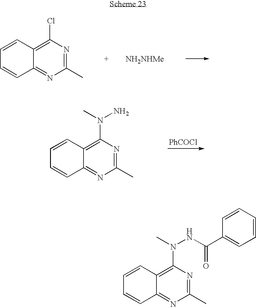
C1=CC2=C(Cl)N=C(C)N=C2C=C1.[NH2NHMe].C1=CC2=C(N(C)N)N=C(C)N=C2C=C1.[PhCOCl].C1=CC2=C(N(C)NC(C3=CC=CC=C3)=O)N=C(C)N=C2C=C1
